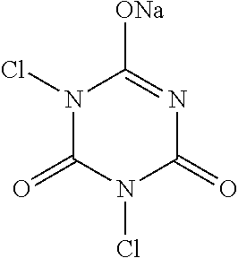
N1(Cl)C(=O)N(Cl)C(=O)N=C1[ONa]
